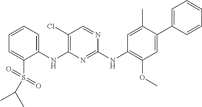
C1(NC2=C(Cl)C=NC(NC3=C(OC)C=C(C4=CC=CC=C4)C(C)=C3)=N2)=CC=CC=C1S(=O)(=O)C(C)C
